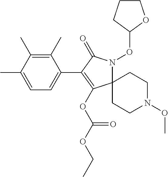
C1(C)=C(C)C(C)=CC=C1C1=C(OC(OCC)=O)C2(N(OC3OCCC3)C1=O)CCN(OC)CC2
